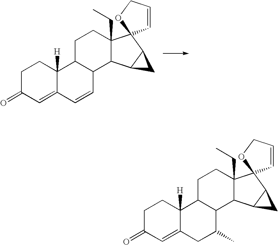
C1C(=O)C=C2C([H])(C1)C1C(C=C2)C2C(CC)(CC1)C1(C3C2C3)C=CCO1.C1C(=O)C=C2C([H])(C1)C1C(C(C)C2)C2C(CC)(CC1)C1(C3C2C3)C=CCO1
